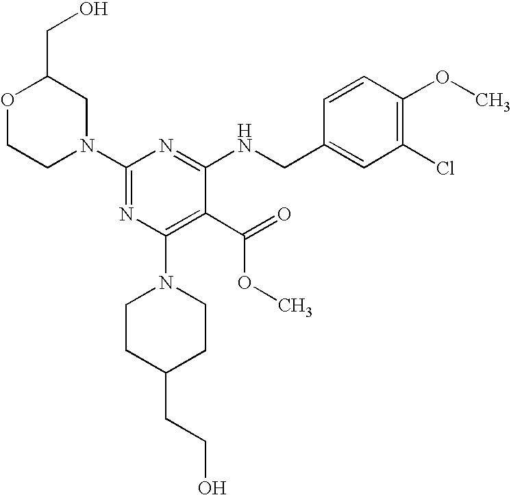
C1N(C2=NC(N3CCC(CCO)CC3)=C(C(=O)OC)C(NCC3=CC(Cl)=C(OC)C=C3)=N2)CC(CO)OC1
